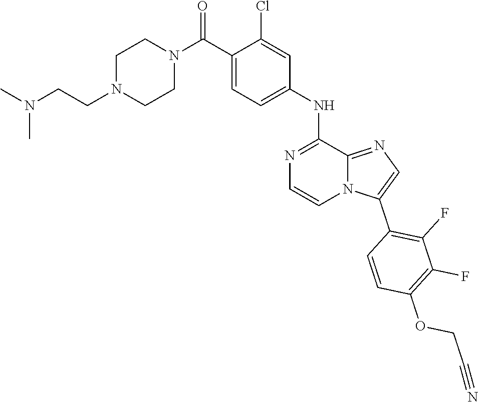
C1=C(C(N2CCN(CCN(C)C)CC2)=O)C(Cl)=CC(NC2=NC=CN3C2=NC=C3C2=C(F)C(F)=C(OCC#N)C=C2)=C1
